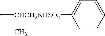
C[CHCH2NHSO2](C)C1=CC=CC=C1
